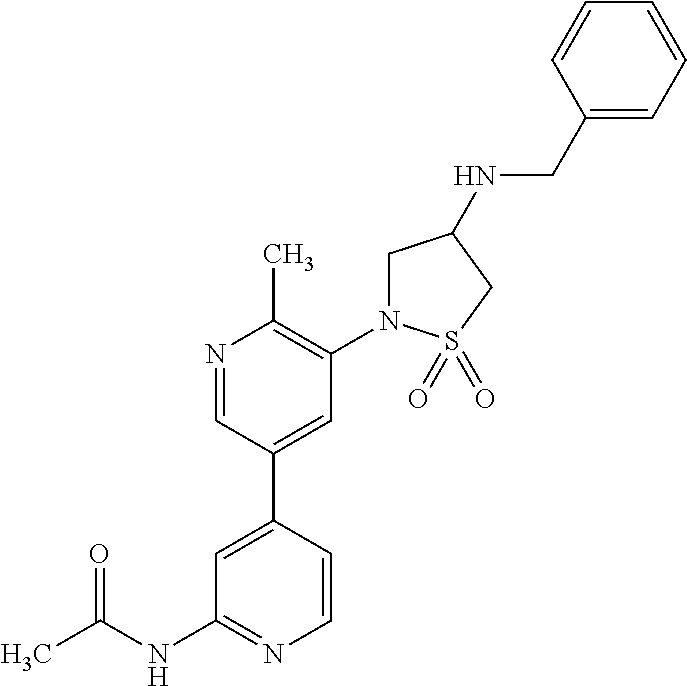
C1=CC(C2=CC(N3CC(NCC4=CC=CC=C4)CS3(=O)=O)=C(C)N=C2)=CC(NC(C)=O)=N1
